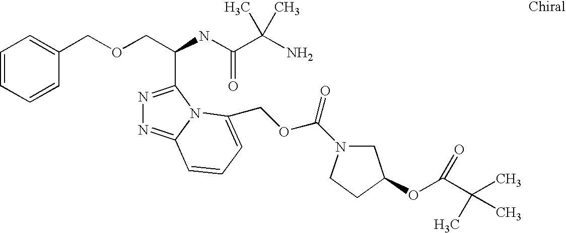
N1=C(C(COCC2=CC=CC=C2)NC(C(N)(C)C)=O)N2C(=N1)C=CC=C2COC(=O)N1CC(OC(C(C)(C)C)=O)CC1
